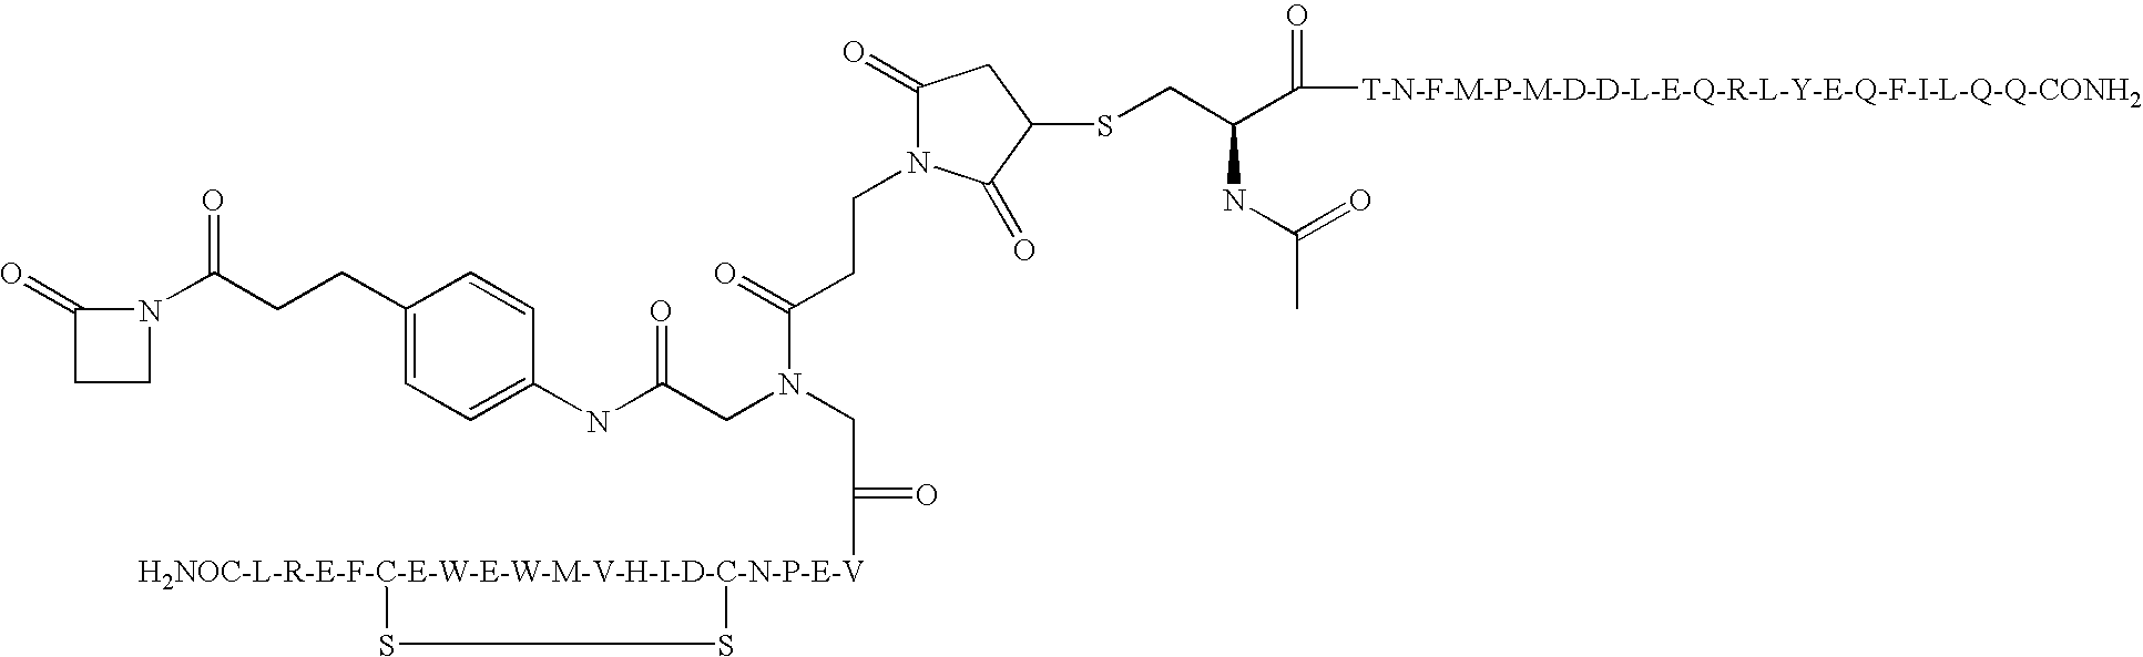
[H2NOC-L-R-E-F-C-E-W-E-W-M-V-H-I-D-C-N-P-E-V]1(C(CN(C(=O)CCN2C(=O)CC(SCC(C(=O)[T-N-F-M-P-M-D-D-L-E-Q-R-L-Y-E-Q-F-I-L-Q-Q-CONH2])NC(=O)C)C2=O)CC(NC2=CC=C(CCC(N3C(=O)CC3)=O)C=C2)=O)=O)SS1
